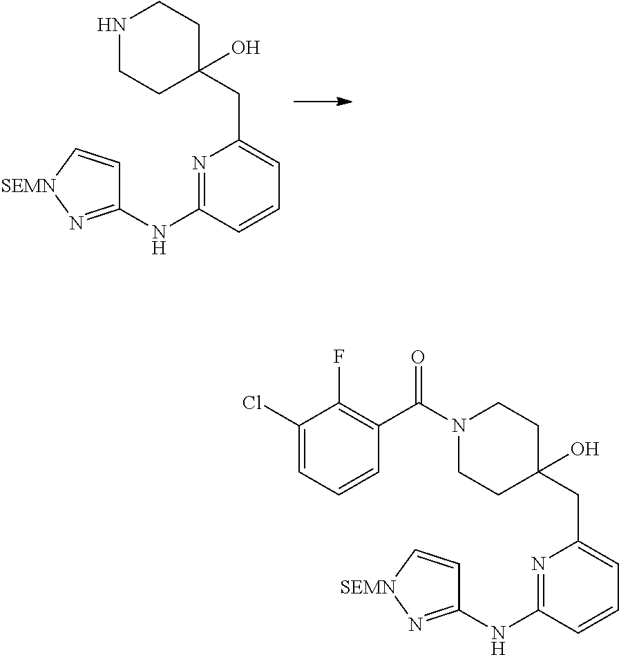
C1NCCC(CC2=CC=CC(NC3=N[SEMN]C=C3)=N2)(O)C1.C1N(C(C2=C(F)C(Cl)=CC=C2)=O)CCC(CC2=CC=CC(NC3=N[SEMN]C=C3)=N2)(O)C1
